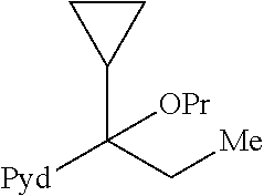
C1(C(C[Me])([Pyd])[OPr])CC1
